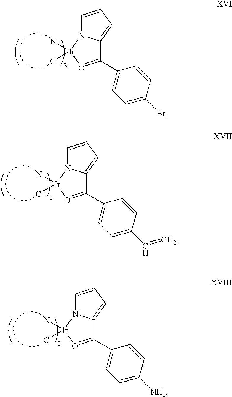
C1=CC=C2N1[Ir](N)(C)O=C2C1=CC=C(Br)C=C1.C1=CC=C2N1[Ir](N)(C)O=C2C1=CC=C(C=C)C=C1.C1=CC=C2N1[Ir](N)(C)O=C2C1=CC=C([NH2])C=C1
